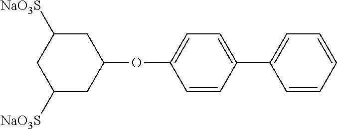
C1C([NaO3S])CC([NaO3S])CC1OC1=CC=C(C2=CC=CC=C2)C=C1
